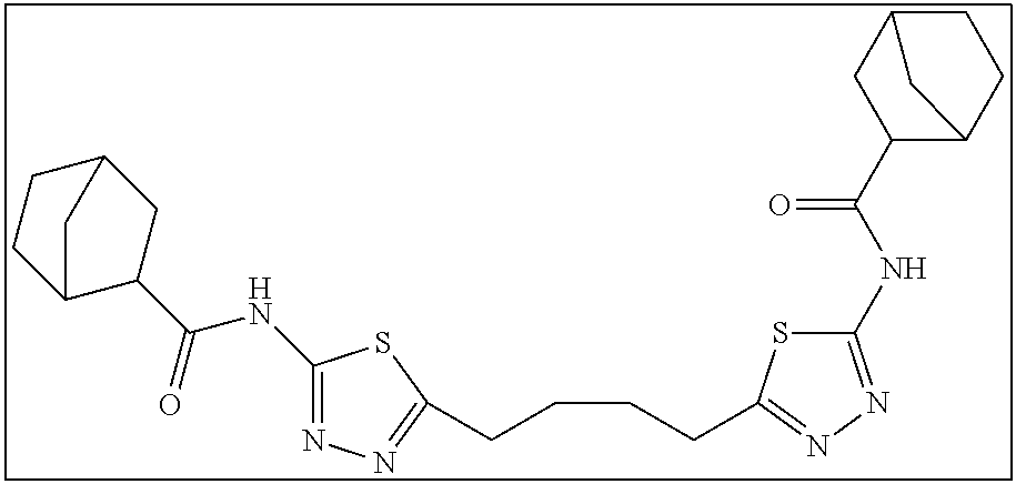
C1(NC(=O)C2C3CCC(C2)C3)=NN=C(CCCCC2=NN=C(NC(C3C4CCC(C3)C4)=O)S2)S1
